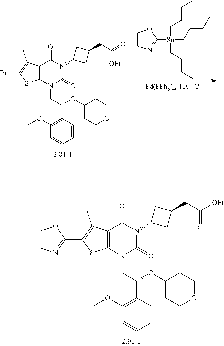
C1=CN=C([Sn](CCCC)(CCCC)CCCC)O1.C12=C(N(CC(C3=C(OC)C=CC=C3)OC3CCOCC3)C(=O)N(C3CC(CC(=O)[OEt])C3)C1=O)SC(Br)=C2C.C12=C(N(CC(C3=C(OC)C=CC=C3)OC3CCOCC3)C(=O)N(C3CC(CC([OEt])=O)C3)C1=O)SC(C1=NC=CO1)=C2C
